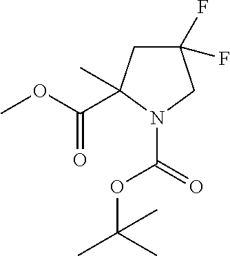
C1(F)(F)CC(C(OC)=O)(C)N(C(=O)OC(C)(C)C)C1
